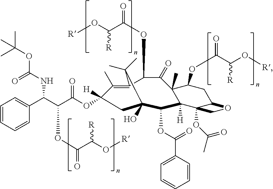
C1(C)=C2C(OC(C(O[R])[R])=O)C(=O)C3(C)C(OC(=O)C(O[R])[R])CC4C(OC(C)=O)(C3([H])C(OC(=O)C3=CC=CC=C3)C(O)(CC1([H])OC(C(C(C1=CC=CC=C1)NC(OC(C)(C)C)=O)OC(=O)C(O[R])[R])=O)C2(C)C)CO4
